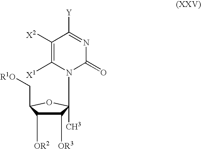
C1([OR3])C([OR2])C(C[R1O])OC1(N1C(=O)N=C([Y])C([X2])=C1[X1])C
